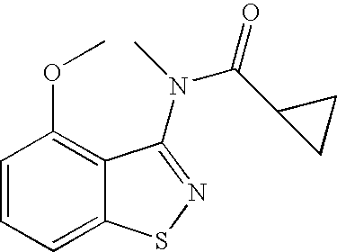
C1=CC=C2C(=C1OC)C(N(C)C(C1CC1)=O)=NS2
